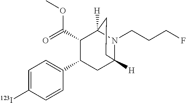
C1=C([123I])C=CC(C2C(C(OC)=O)C3([H])N(CCCF)C([H])(C2)CC3)=C1
